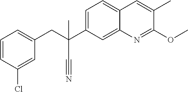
C1=C(C(CC2=CC=CC(Cl)=C2)(C#N)C)C=C2C(=C1)C=C(C)C(OC)=N2
